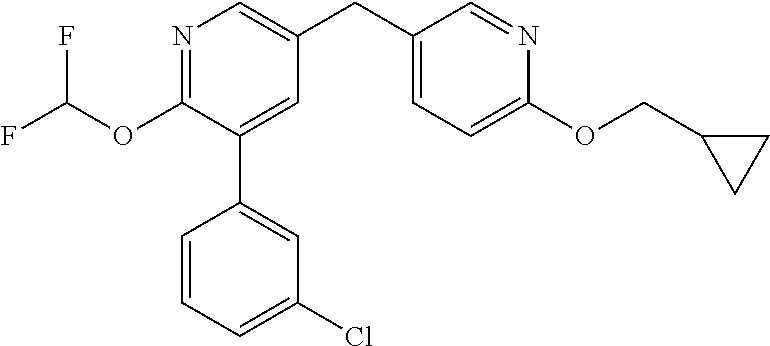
C1(OC(F)F)=NC=C(CC2=CC=C(OCC3CC3)N=C2)C=C1C1=CC(Cl)=CC=C1
